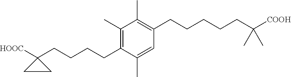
C1(C)=C(CCCCCC(C)(C)[COOH])C=C(C)C(CCCCC2([HOOC])CC2)=C1C
